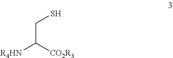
C(C([CO2R3])[R4HN])S
